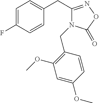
C1=C(F)C=CC(CC2=NOC(=O)N2CC2=C(OC)C=C(OC)C=C2)=C1
